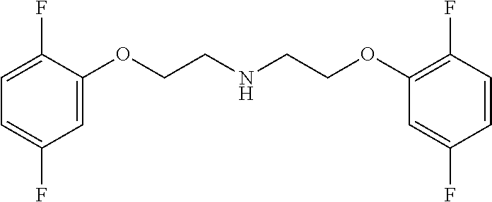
C1=C(F)C(OCCNCCOC2=C(F)C=CC(F)=C2)=CC(F)=C1
